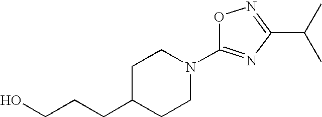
C1C(CCCO)CCN(C2=NC(C(C)C)=NO2)C1
